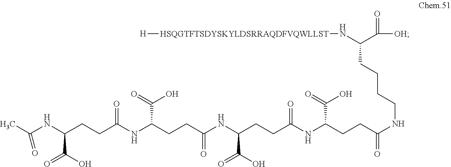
[H][HSQGTFTSDYSKYLDSRRAQDFVQWLLST]NC(C([OH])=O)CCCCNC(CCC(NC(CCC(NC(CCC(NC(CCC(NC(C)=O)C(O)=O)=O)C(=O)O)=O)C(O)=O)=O)C(=O)O)=O
